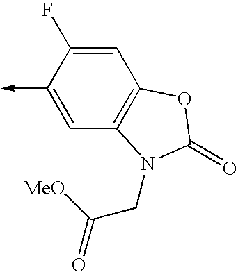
C1(->C)=CC2=C(C=C1F)OC(=O)N2CC([MeO])=O
